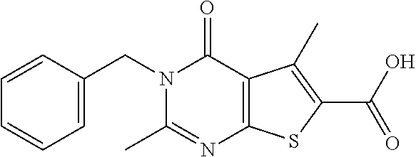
C1=CC(CN2C(C)=NC3=C(C2=O)C(C)=C(C(O)=O)S3)=CC=C1
